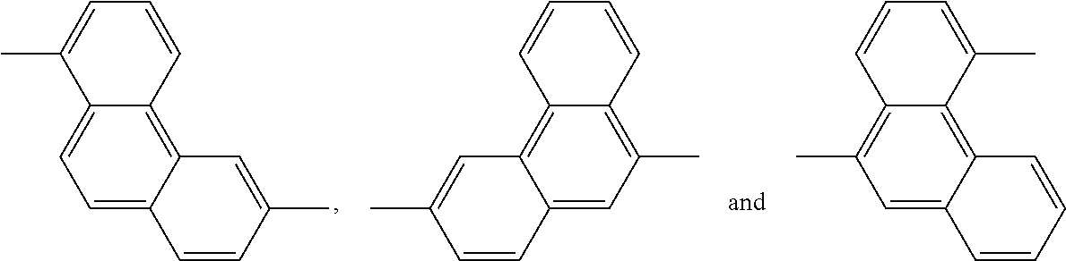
C12=CC=C3C(=C1C=CC=C2C)C=C(C)C=C3.C12=C(C)C=C3C(=C1C=CC=C2)C=C(C)C=C3.C12=C(C)C=C3C(=C1C(C)=CC=C2)C=CC=C3
